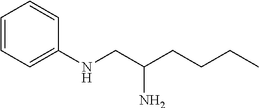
C1=CC=C(NCC(CCCC)N)C=C1
